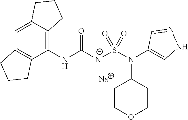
[Na].C1(NC(=O)[N-]S(N(C2=CNN=C2)C2CCOCC2)(=O)=O)=C2C(=CC3=C1CCC3)CCC2
